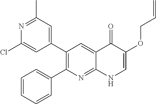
N1=C(C)C=C(C2=C(C3=CC=CC=C3)N=C3C(=C2)C(=O)C(OCC=C)=CN3)C=C1Cl
